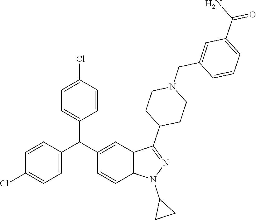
C1=CC(C(C2=CC3=C(C=C2)N(C2CC2)N=C3C2CCN(CC3=CC(C(N)=O)=CC=C3)CC2)C2=CC=C(Cl)C=C2)=CC=C1Cl
